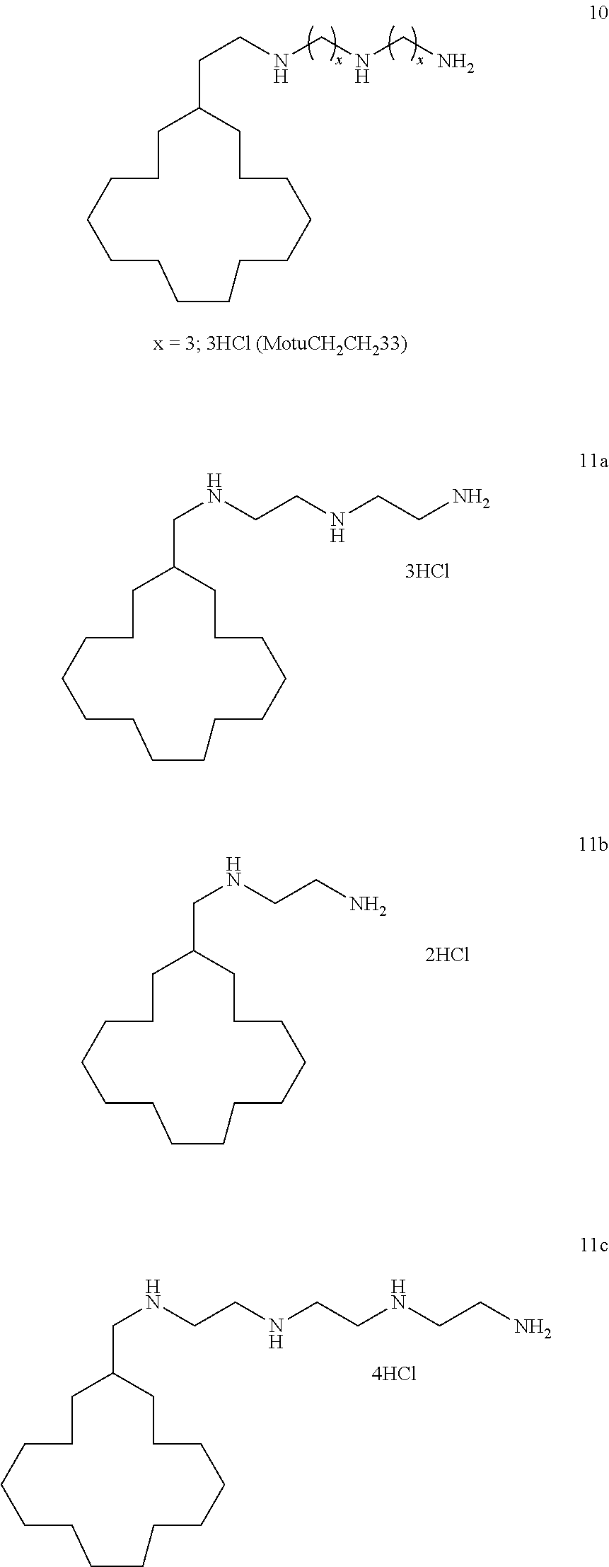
C1C(CCNCNCN)CCCCCCCCCCCCC1.C1C(CNCCNCCN)CCCCCCCCCCCCC1.C1C(CNCCN)CCCCCCCCCCCCC1.C1C(CNCCNCCNCCN)CCCCCCCCCCCCC1
